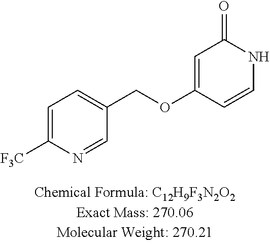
C1=C([F3C])N=CC(COC2=CC(=O)NC=C2)=C1
